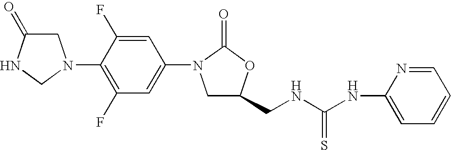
C1C(=O)NCN1C1=C(F)C=C(N2CC(CNC(=S)NC3=CC=CC=N3)OC2=O)C=C1F
